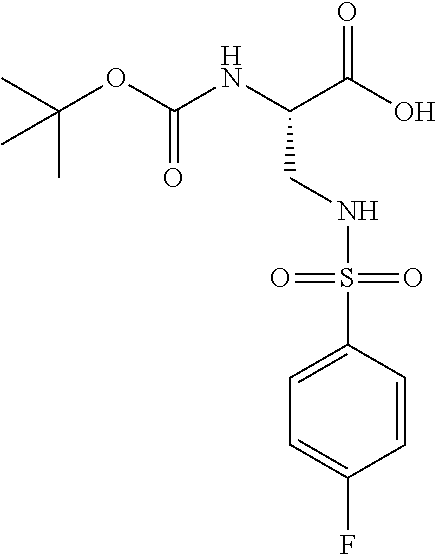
C(OC(NC(C(O)=O)CNS(=O)(=O)C1=CC=C(F)C=C1)=O)(C)(C)C
